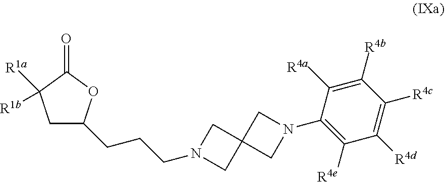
C1C(CCCN2CC3(C2)CN(C2=C([R4e])C([R4d])=C([R4c])C([R4b])=C2[R4a])C3)OC(=O)C1([R1b])[R1a]
